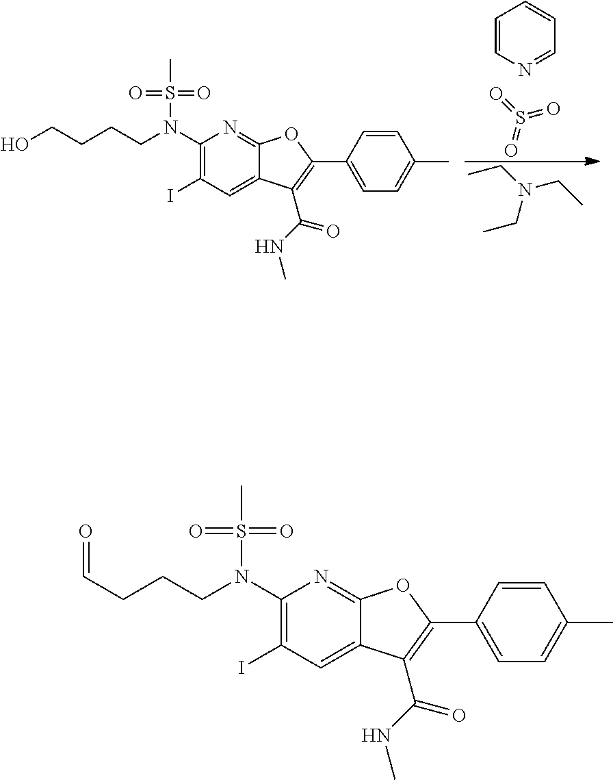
C1=CN=CC=C1.O=S(=O)=O.CCN(CC)CC.C1(N(S(C)(=O)=O)CCCCO)=C(I)C=C2C(=N1)OC(C1=CC=C(C)C=C1)=C2C(=O)NC.C1(N(S(C)(=O)=O)CCCC=O)=C(I)C=C2C(=N1)OC(C1=CC=C(C)C=C1)=C2C(=O)NC
